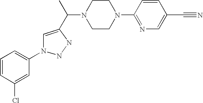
C1=CC(Cl)=CC(N2C=C(C(C)N3CCN(C4=NC=C(C#N)C=C4)CC3)NN2)=C1
